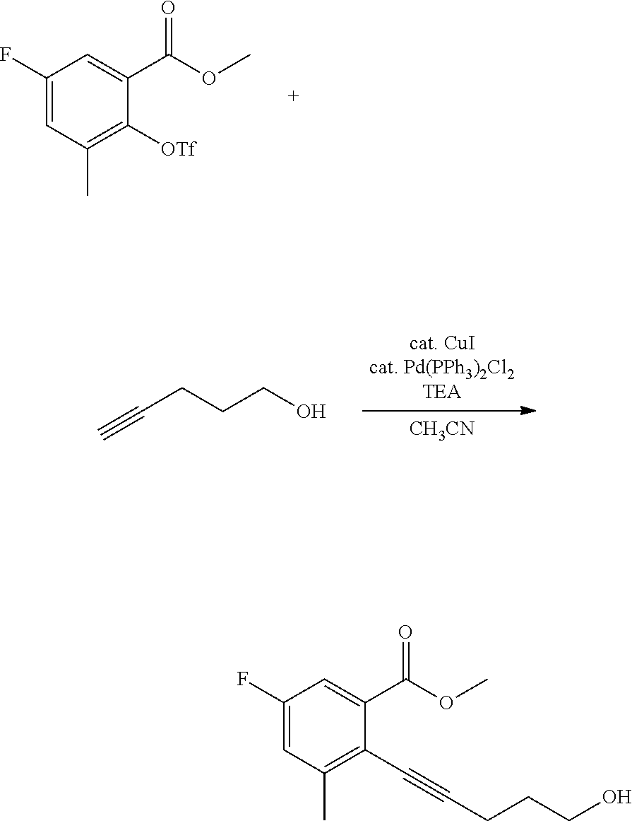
C1(C(=O)OC)=CC(F)=CC(C)=C1[OTf].C(#C)CCCO.[CH3CN].O(C)C(C1=CC(F)=CC(C)=C1C#CCCCO)=O
